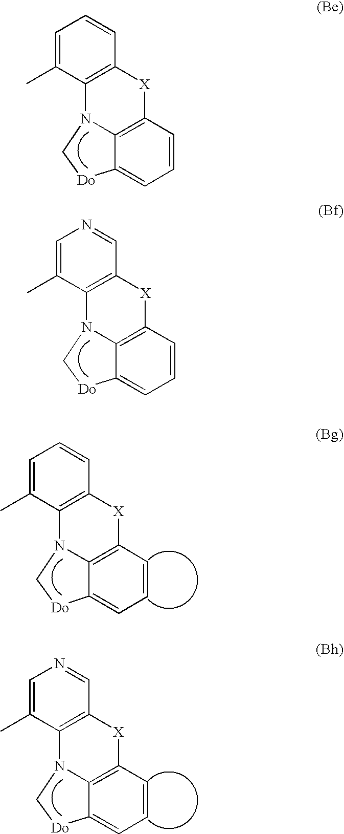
C1=C(C)C2=C(C=C1)[X]C1=C3C(=CC=C1)[Do]CN23.C1=C(C)C2=C(C=N1)[X]C1=C3C(=CC=C1)[Do]CN23.C1=C(C)C2=C(C=C1)[X]C1=C3C(=CC=C1)[Do]CN23.C1=C(C)C2=C(C=N1)[X]C1=C3C(=CC=C1)[Do]CN23
